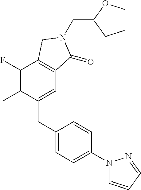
C1(F)=C(C)C(CC2=CC=C(N3C=CC=N3)C=C2)=CC2=C1CN(CC1OCCC1)C2=O
